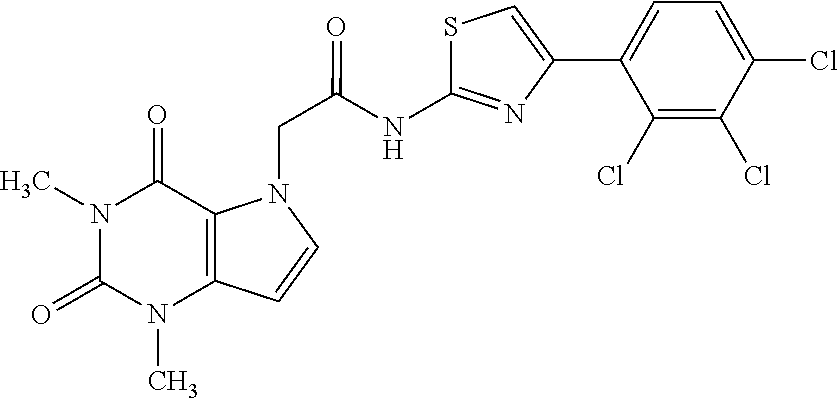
C1(Cl)=C(Cl)C(Cl)=CC=C1C1=CSC(NC(CN2C3=C(C=C2)N(C)C(=O)N(C)C3=O)=O)=N1
